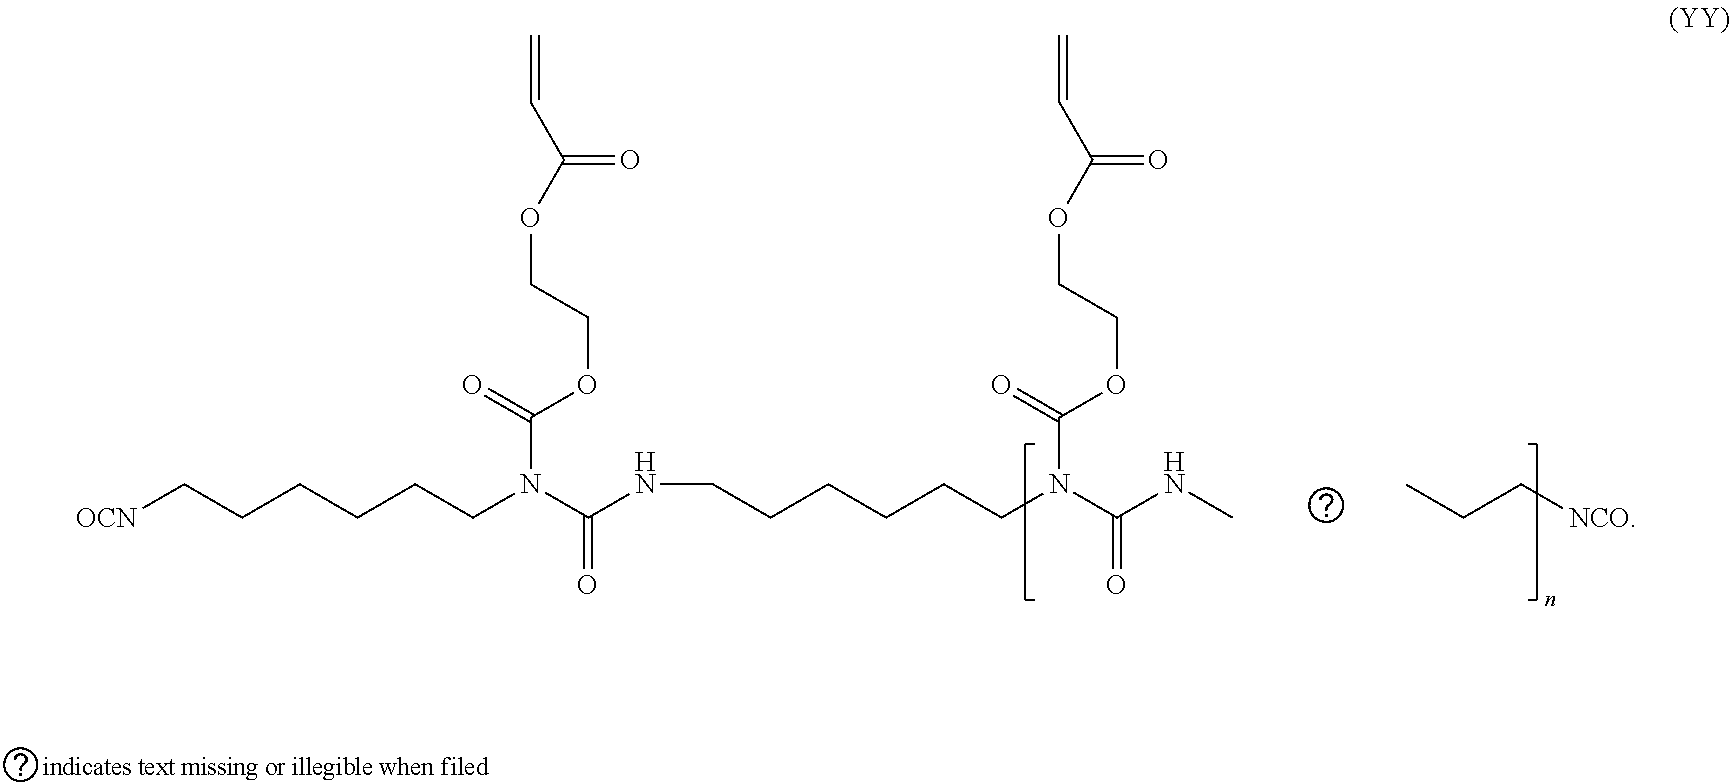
[OCN]CCCCCCN(C(NCCCCCCN(C(NC)=O)C(=O)OCCOC(C=C)=O)=O)C(=O)OCCOC(C=C)=O.CCC[NCO]
